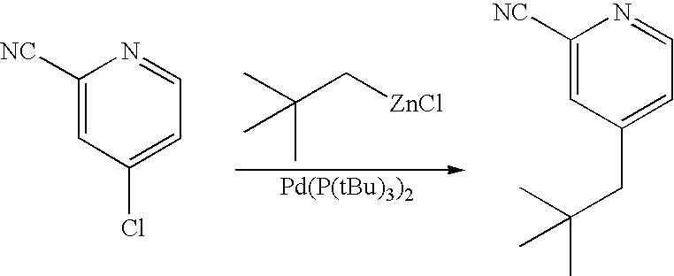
CC(C[ZnCl])(C)C.C1([NC])=CC(Cl)=CC=N1.C1([NC])=CC(CC(C)(C)C)=CC=N1
